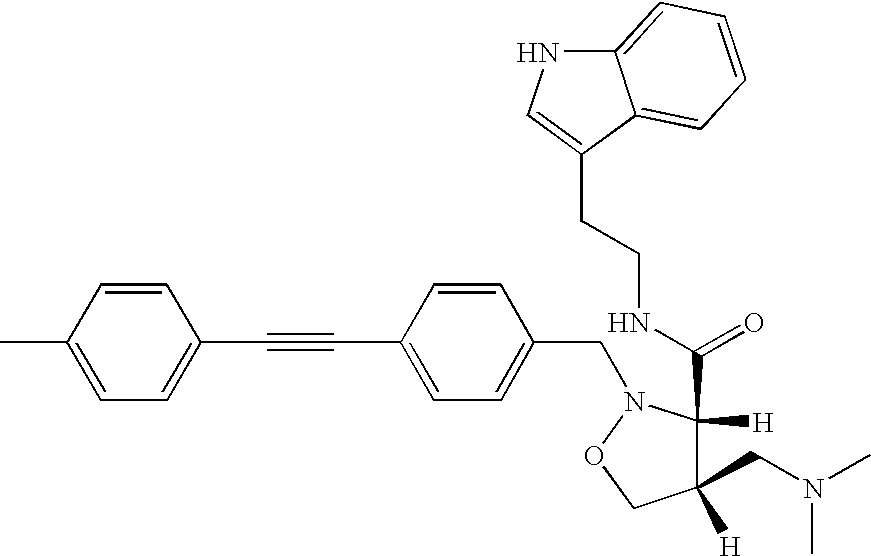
CC1=CC=C(C#CC2=CC=C(CN3C([H])(C(=O)NCCC4=CNC5=CC=CC=C54)C(CN(C)C)([H])CO3)C=C2)C=C1
